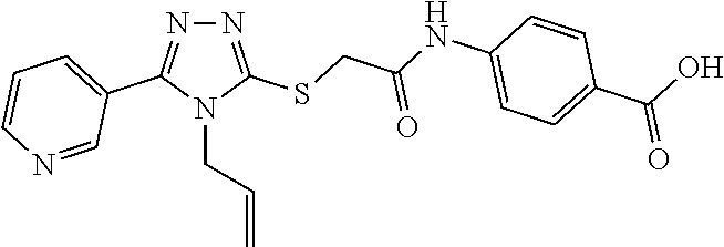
N1=C(SCC(NC2=CC=C(C(O)=O)C=C2)=O)N(CC=C)C(C2=CC=CN=C2)=N1
